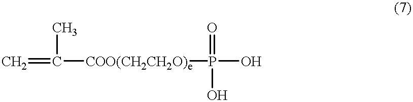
C=C([COO(CH2CH2O)e]P(O)(=O)O)C
